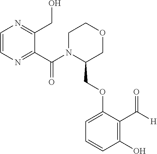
C1=CN=C(C(N2C(COC3=CC=CC(O)=C3C([H])=O)COCC2)=O)C(CO)=N1
